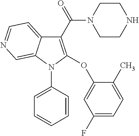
C1(C(=O)N2CCNCC2)=C(OC2=CC(F)=CC=C2C)N(C2=CC=CC=C2)C2=CN=CC=C12
